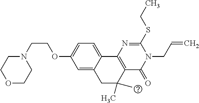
N1(CCOC2=CC=C3C(=C2)CC(C)(C)C2=C3N=C(SCC)N(CC=C)C2=O)CCOCC1
